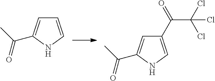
CC(=O)C1=CC=CN1.CC(=O)C1=CC(C(=O)C(Cl)(Cl)Cl)=CN1
